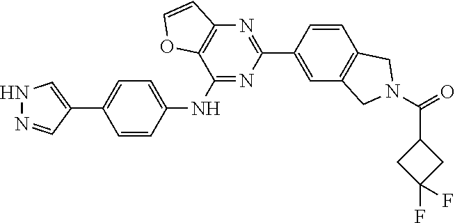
N1=C(NC2=CC=C(C3=CNN=C3)C=C2)C2=C(N=C1C1=CC3=C(C=C1)CN(C(=O)C1CC(F)(F)C1)C3)C=CO2
